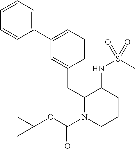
C1(C2=CC=CC(CC3N(C(OC(C)(C)C)=O)CCCC3NS(C)(=O)=O)=C2)=CC=CC=C1
